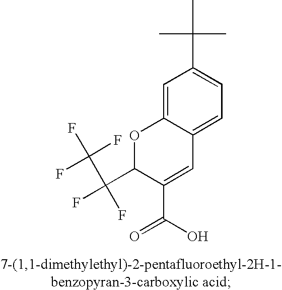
C1=C2C(=CC=C1C(C)(C)C)C=C(C(=O)O)C(C(F)(F)C(F)(F)F)O2
